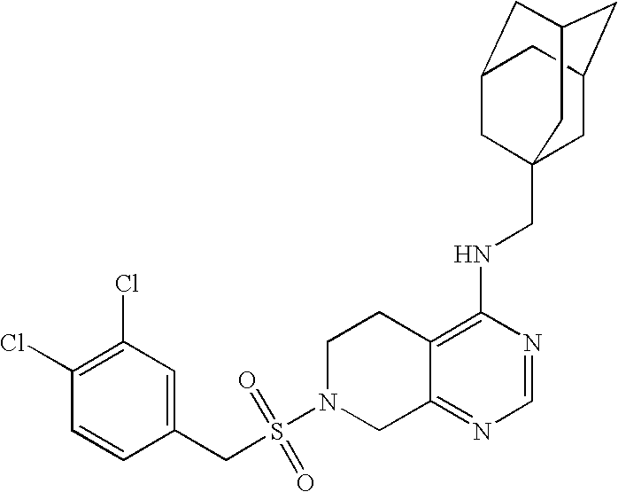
C12=C(NCC34CC5CC(CC(C3)C5)C4)N=CN=C1CN(S(=O)(=O)CC1=CC(Cl)=C(Cl)C=C1)CC2
